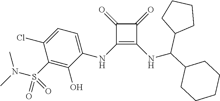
C1(=O)C(NC2=CC=C(Cl)C(S(N(C)C)(=O)=O)=C2O)=C(NC(C2CCCCC2)C2CCCC2)C1=O
